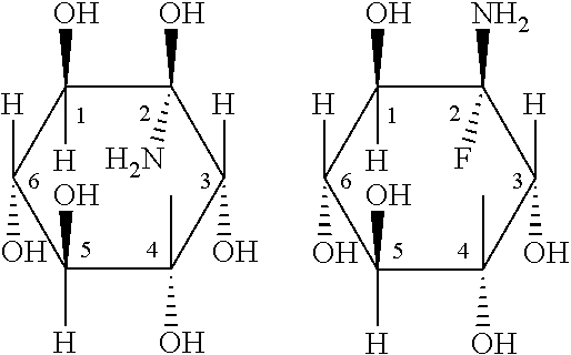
C1(O)(N)C(O)([H])C([H])(O)C(O)([H])C(O)(C)C1([H])O.C1(N)(F)C(O)([H])C([H])(O)C(O)([H])C(O)(C)C1([H])O
